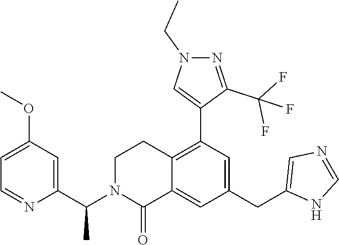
C1(C(N2C(=O)C3=CC(CC4=CN=CN4)=CC(C4=CN(CC)N=C4C(F)(F)F)=C3CC2)C)=CC(OC)=CC=N1
